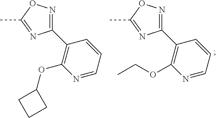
C1(C2=C(OC3CCC3)N=CC=C2)=NOC(C)=N1.C1(C2=C(OCC)N=CC=C2)=NOC(C)=N1
